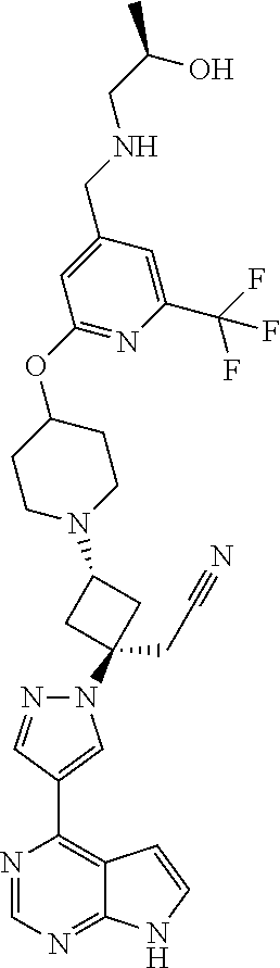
C1(N2N=CC(C3=C4C(=NC=N3)NC=C4)=C2)(CC#N)CC(N2CCC(OC3=NC(C(F)(F)F)=CC(CNCC(O)C)=C3)CC2)C1
